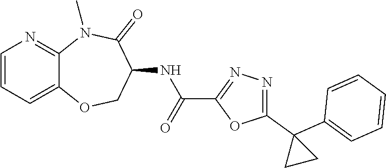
C12=CC=CN=C1N(C)C(=O)C(NC(C1=NN=C(C3(C4=CC=CC=C4)CC3)O1)=O)CO2
